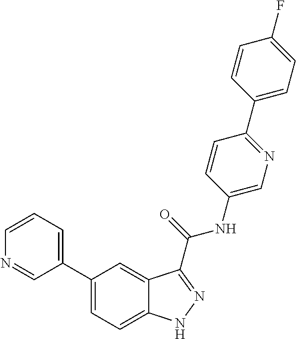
C1=CN=CC(C2=CC=C3C(=C2)C(C(NC2=CN=C(C4=CC=C(F)C=C4)C=C2)=O)=NN3)=C1
